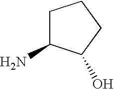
C1C(N)C(O)CC1
